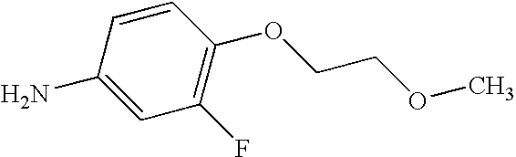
NC1=CC(F)=C(OCCOC)C=C1
